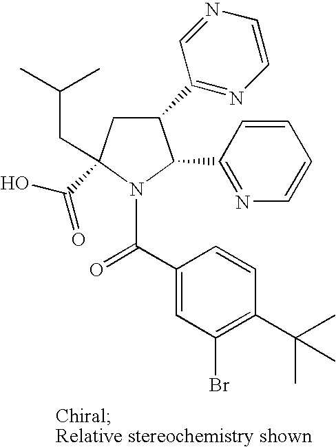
C1(C2=NC=CN=C2)CC(C(O)=O)(CC(C)C)N(C(C2=CC(Br)=C(C(C)(C)C)C=C2)=O)C1C1=NC=CC=C1
